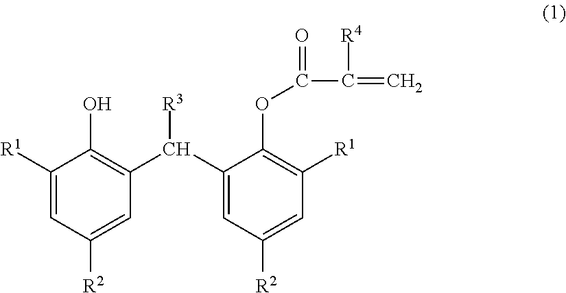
C1([R1])=CC([R2])=CC(C([R3])C2=CC([R2])=CC([R1])=C2OC(C(=C)[R4])=O)=C1O
